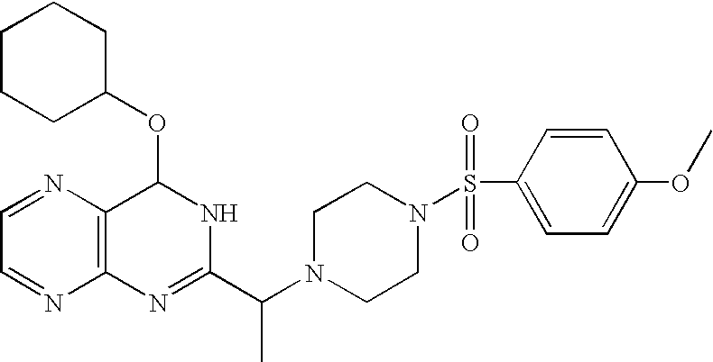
C1=NC2=C(N=C1)N=C(C(N1CCN(S(C3=CC=C(OC)C=C3)(=O)=O)CC1)C)NC2OC1CCCCC1
